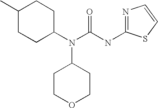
C1(C)CCC(N(C(NC2=NC=CS2)=O)C2CCOCC2)CC1
